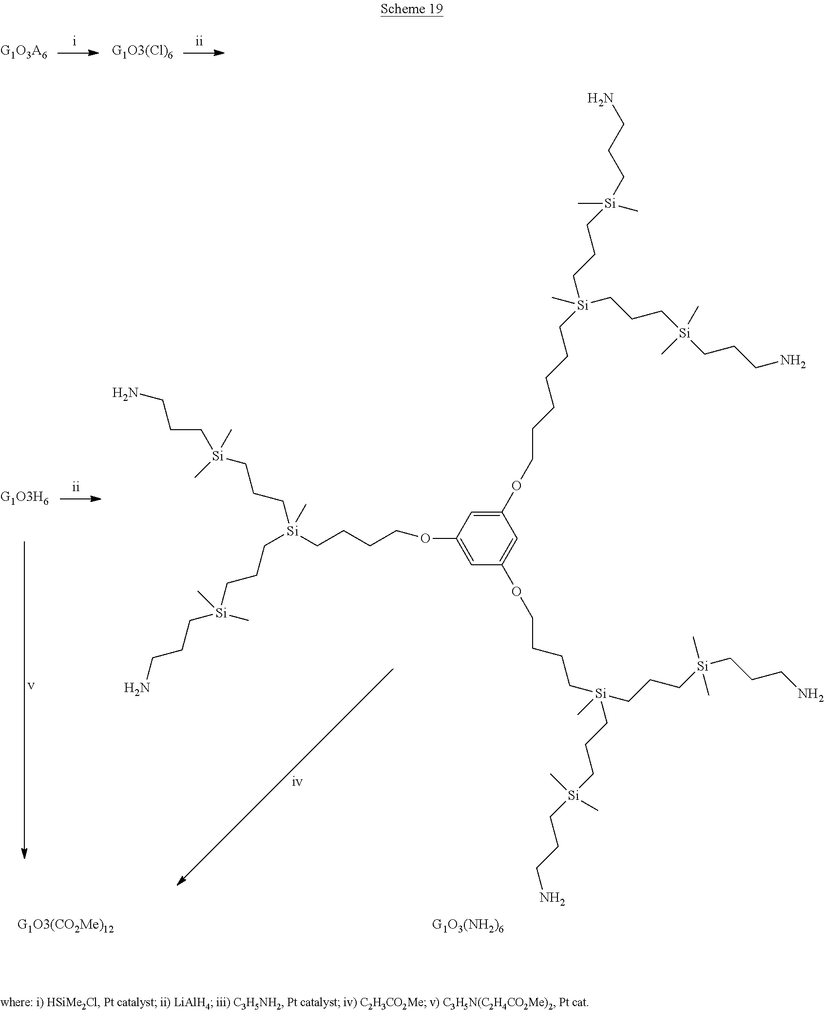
[G1O3A6].[G1O3(Cl)6].C1(OCCCCCC[Si](CCC[Si](C)(C)CCCN)(C)CCC[Si](C)(CCCN)C)=CC(OCCCC[Si](CCC[Si](CCCN)(C)C)(CCC[Si](C)(C)CCCN)C)=CC(OCCCC[Si](CCC[Si](CCCN)(C)C)(C)CCC[Si](C)(C)CCCN)=C1.[G1O3H6]
